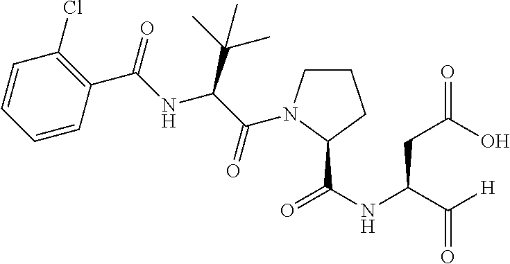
C1=CC=CC(C(=O)NC(C(C)(C)C)C(=O)N2CCCC2C(NC(C([H])=O)CC(=O)O)=O)=C1Cl
